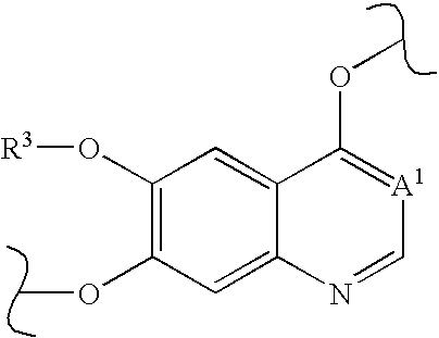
C1(O[R3])=C(OC)C=C2C(=C1)C(OC)=[A1]C=N2
